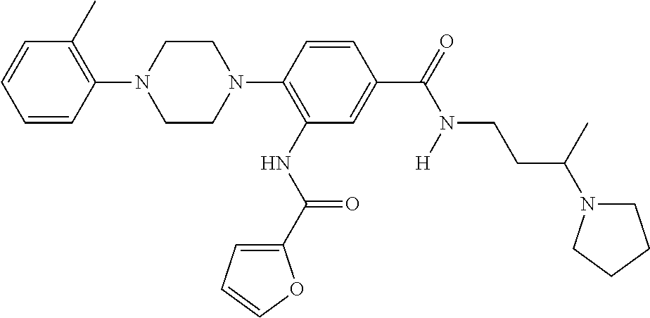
C1=CC(N2CCN(C3=C(NC(=O)C4=CC=CO4)C=C(C(N(CCC(N4CCCC4)C)[H])=O)C=C3)CC2)=C(C)C=C1
